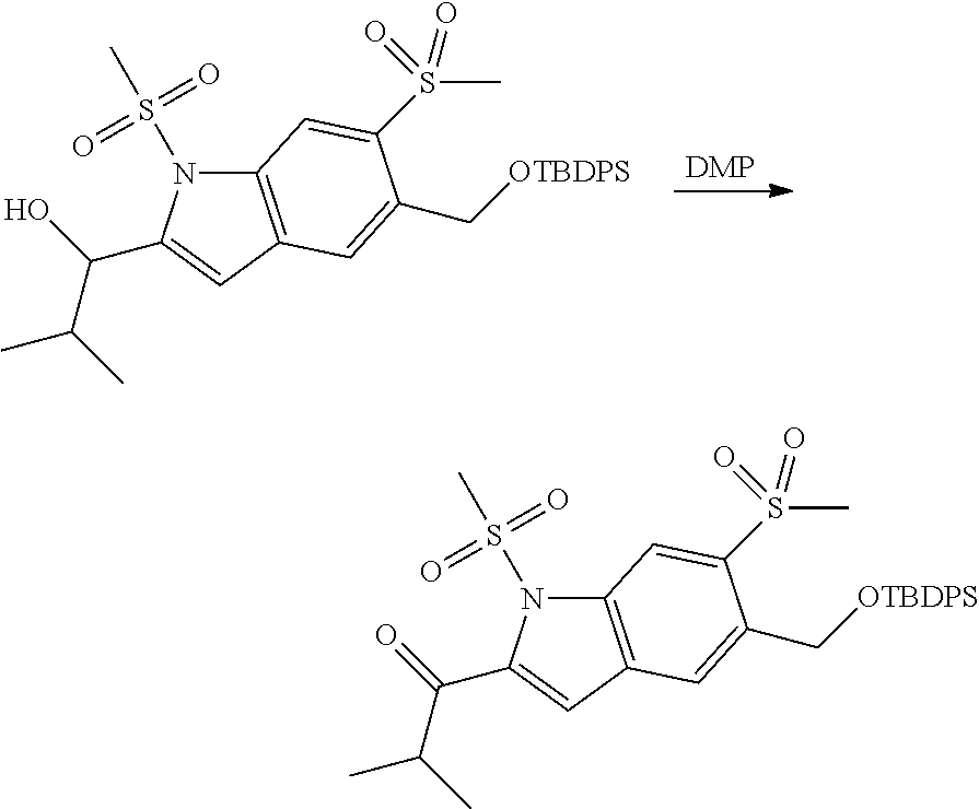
[DMP].C12=C(C=C(C(O)C(C)C)N1S(C)(=O)=O)C=C(C[OTBDPS])C(S(C)(=O)=O)=C2.C12=C(C=C(C(=O)C(C)C)N1S(C)(=O)=O)C=C(C[OTBDPS])C(S(C)(=O)=O)=C2
